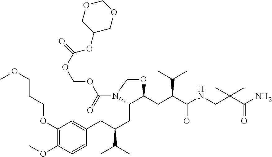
C1(OCCCOC)=C(OC)C=CC(CC(CC2C(CC(C(NCC(C(N)=O)(C)C)=O)C(C)C)OCN2C(OCOC(=O)OC2COCOC2)=O)C(C)C)=C1
